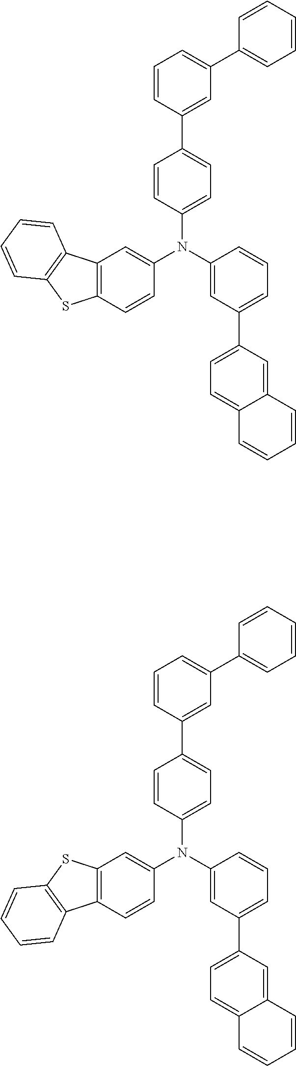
C1=CC(C2=CC=C(N(C3=CC4=C(C=C3)C3=C(S4)C=CC=C3)C3=CC(C4=CC=C5C(=C4)C=CC=C5)=CC=C3)C=C2)=CC(C2=CC=CC=C2)=C1.C1(C2=CC(C3=CC=CC=C3)=CC=C2)=CC=C(N(C2=CC3=C(C=C2)SC2=C3C=CC=C2)C2=CC(C3=CC=C4C(=C3)C=CC=C4)=CC=C2)C=C1
